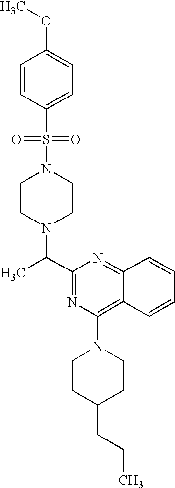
C1(C(C)N2CCN(S(=O)(=O)C3=CC=C(OC)C=C3)CC2)=NC(N2CCC(CCC)CC2)=C2C(=N1)C=CC=C2
